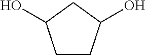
C1CC(O)CC1O
